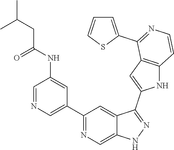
C1(C2=CN=CC(NC(=O)CC(C)C)=C2)=NC=C2C(=C1)C(C1=CC3=C(N1)C=CN=C3C1=CC=CS1)=NN2
